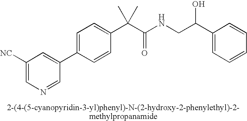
C1([NC])=CN=CC(C2=CC=C(C(C(NCC(C3=CC=CC=C3)O)=O)(C)C)C=C2)=C1
